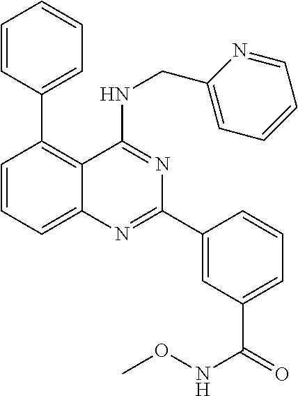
C1=CC=C2C(=C1C1=CC=CC=C1)C(NCC1=CC=CC=N1)=NC(C1=CC(C(=O)NOC)=CC=C1)=N2
